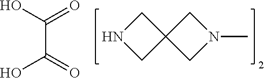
N1CC2(C1)CN(C)C2.C(C(=O)O)(O)=O
